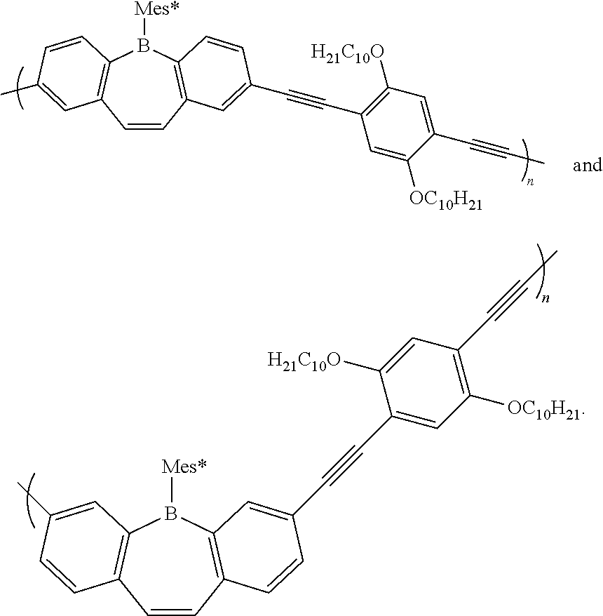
C1=CC2=C(B([Mes*])C3=C1C=C(C)C=C3)C=CC(C#CC1=C([H21C10O])C=C(C#CC)C([OC10H21])=C1)=C2.C1=CC2=C(B([Mes*])C3=C1C=CC(C)=C3)C=C(C#CC1=CC([OC10H21])=C(C#CC)C=C1[H21C10O])C=C2
